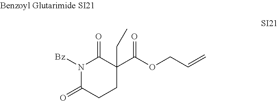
N1([Bz])C(=O)CCC(C(OCC=C)=O)(CC)C1=O
